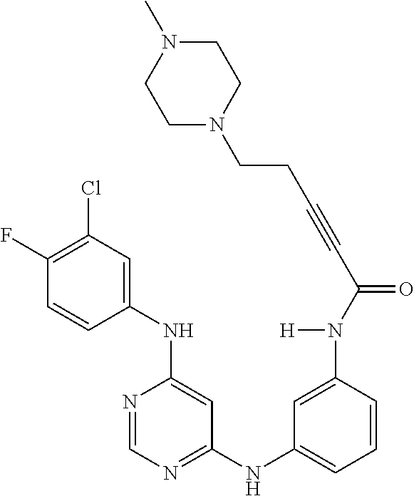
C1(F)=C(Cl)C=C(NC2=CC(NC3=CC=CC(N(C(C#CCCN4CCN(C)CC4)=O)[H])=C3)=NC=N2)C=C1
